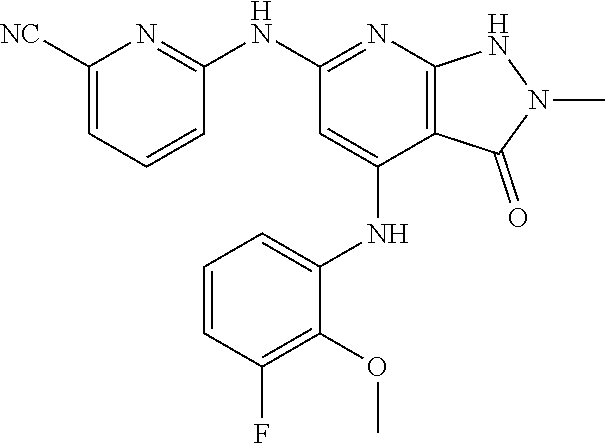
N(C1=NC2=C(C(NC3=CC=CC(F)=C3OC)=C1)C(=O)N(C)N2)C1=NC([NC])=CC=C1
